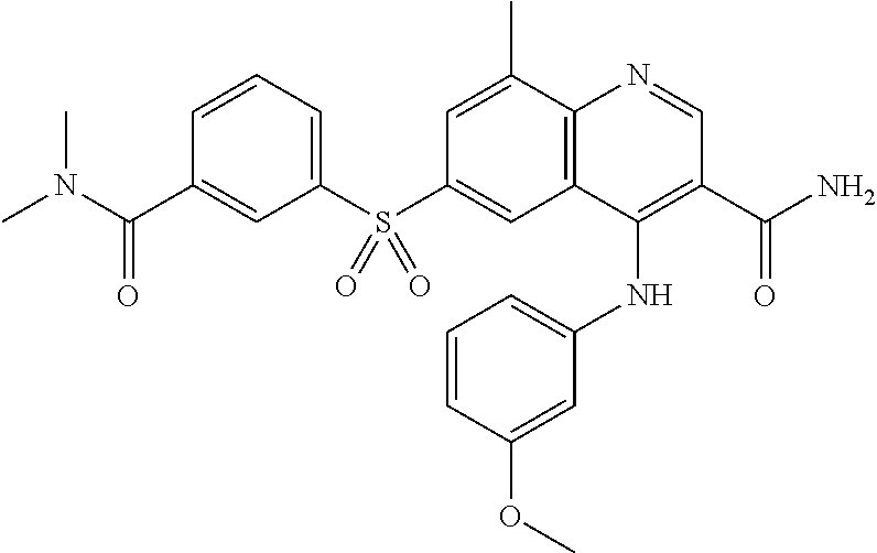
C12=C(C(C)=CC(S(C3=CC=CC(C(N(C)C)=O)=C3)(=O)=O)=C1)N=CC(C(N)=O)=C2NC1=CC=CC(OC)=C1
